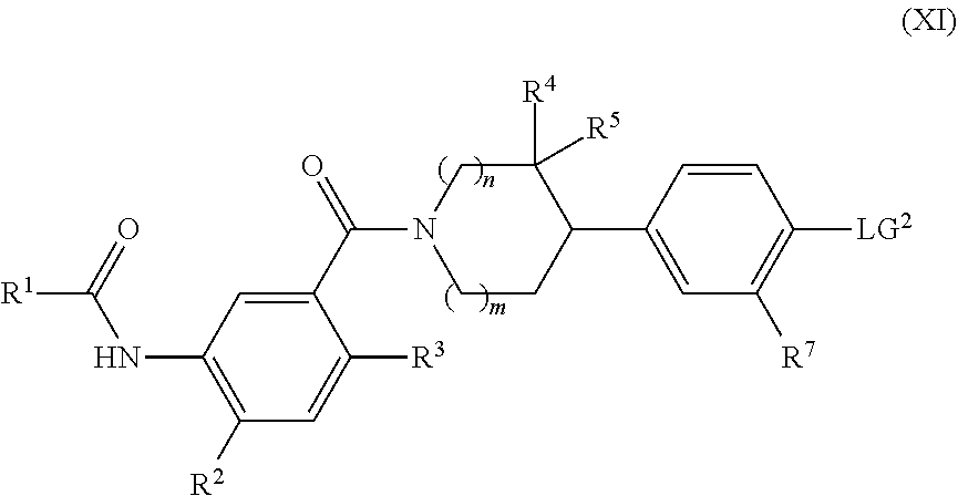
C1([R4])([R5])CN(C(C2=CC(NC([R1])=O)=C([R2])C=C2[R3])=O)CCC1C1=CC([R7])=C([LG2])C=C1
